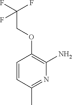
C1=CC(C)=NC(N)=C1OCC(F)(F)F
